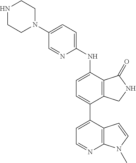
N1CCN(C2=CC=C(NC3=CC=C(C4=CC=NC5=C4C=CN5C)C4=C3C(=O)NC4)N=C2)CC1
